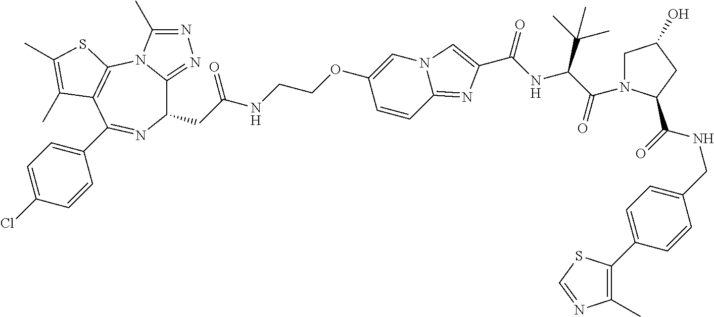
C1(CC(NCCOC2=CN3C(=NC(C(NC(C(=O)N4CC(O)CC4C(=O)NCC4=CC=C(C5=C(C)N=CS5)C=C4)C(C)(C)C)=O)=C3)C=C2)=O)C2=NN=C(C)N2C2=C(C(C3=CC=C(Cl)C=C3)=N1)C(C)=C(C)S2
